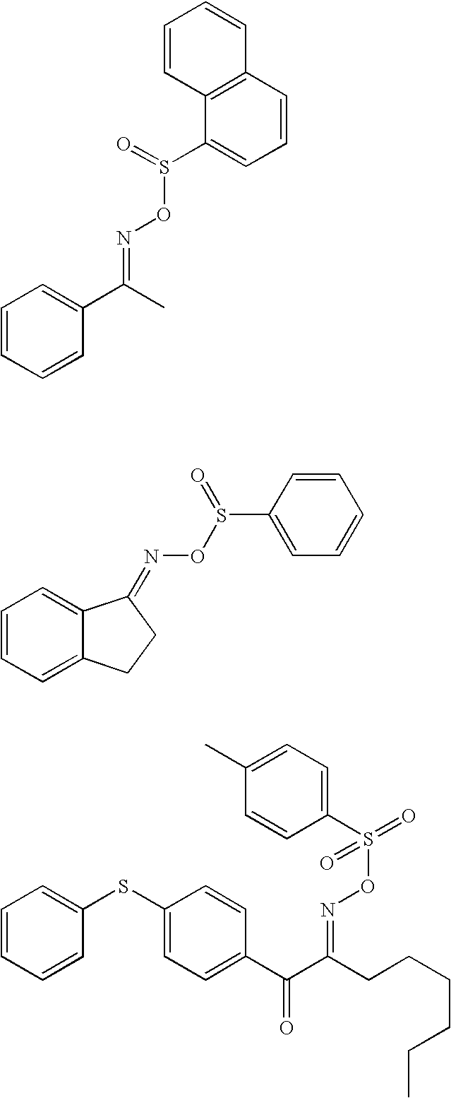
C1=CC=C2C(=C1)C(=NOS(C1=CC=CC=C1)=O)CC2.C1=CC=CC(SC2=CC=C(C(C(CCCCCC)=NOS(C3=CC=C(C)C=C3)(=O)=O)=O)C=C2)=C1.C1=CC=CC(C(C)=NOS(C2=CC=CC3=C2C=CC=C3)=O)=C1
